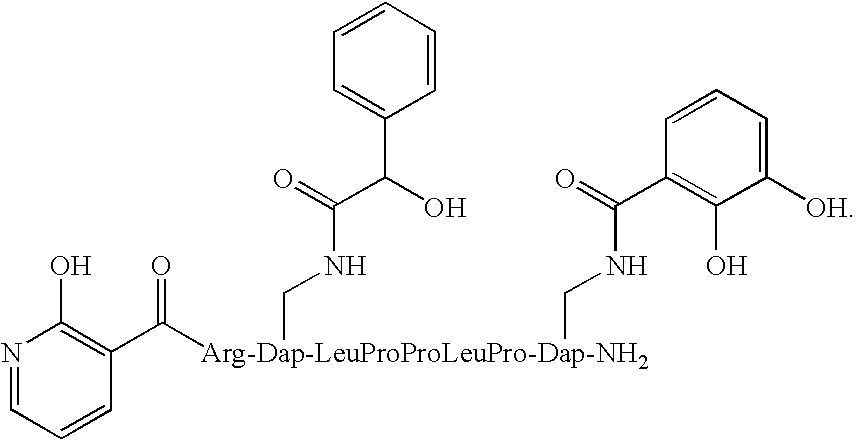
N1=CC=CC(C([Arg-Dap-LeuProProLeuPro-Dap-NH2](CNC(C(O)C2=CC=CC=C2)=O)CNC(C2=C(O)C([OH])=CC=C2)=O)=O)=C1O
